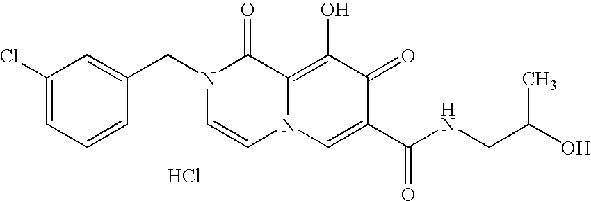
C1=C(CN2C=CN3C(=C(O)C(=O)C(C(NCC(O)C)=O)=C3)C2=O)C=CC=C1Cl.Cl
